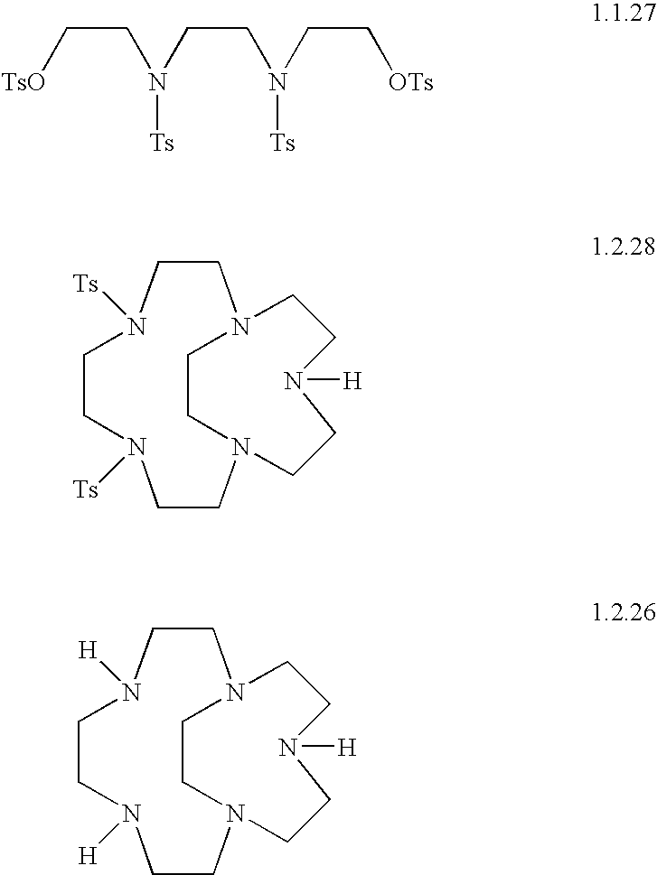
[TsO]CCN(CCN(CC[OTs])[Ts])[Ts].C1CN([Ts])CCN2CCN([H])CCN(CCN1[Ts])CC2.C1CN([H])CCN2CCN([H])CCN(CCN1[H])CC2
